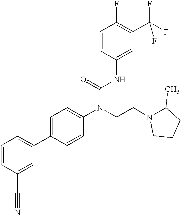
C1=CC(C#N)=CC(C2=CC=C(N(CCN3C(C)CCC3)C(=O)NC3=CC(C(F)(F)F)=C(F)C=C3)C=C2)=C1
